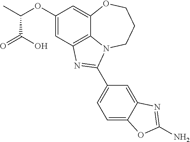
C1(OC(C(O)=O)C)=CC2=C3C(=C1)OCCCN3C(C1=CC=C3C(=C1)N=C(N)O3)=N2
